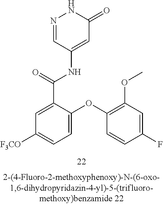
N1=CC(NC(C2=CC([F3CO])=CC=C2OC2=C(OC)C=C(F)C=C2)=O)=CC(=O)N1
